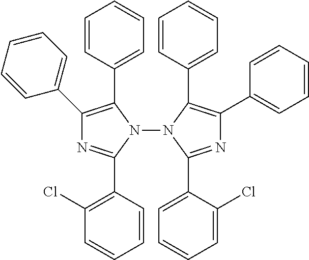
C1(C2=CC=CC=C2)=C(C2=CC=CC=C2)N(N2C(C3=CC=CC=C3Cl)=NC(C3=CC=CC=C3)=C2C2=CC=CC=C2)C(C2=C(Cl)C=CC=C2)=N1
